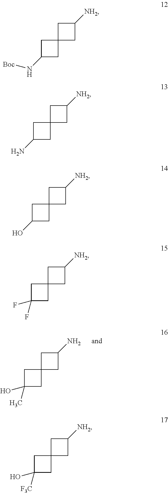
C1C(C)(O)CC12CC(N)C2.C1C(F)(F)CC12CC([NH2])C2.C1C(N[Boc])CC12CC([NH2])C2.C1C(N)CC12CC([NH2])C2.C1C(O)CC12CC([NH2])C2.C1C([F3C])(O)CC12CC([NH2])C2
